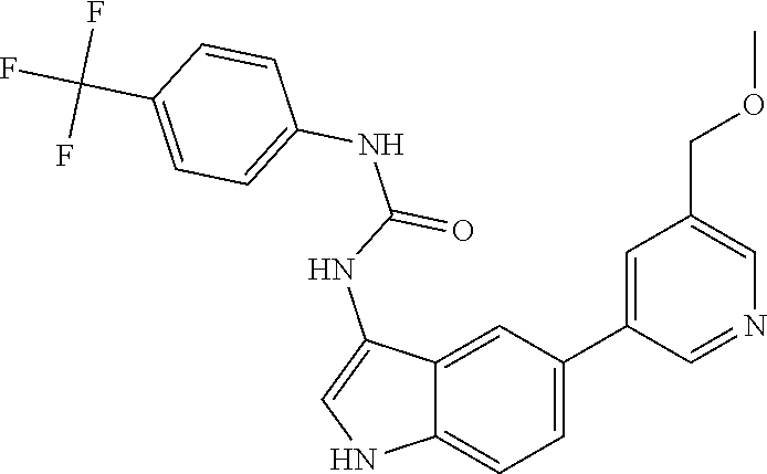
C12=CC=C(C3=CC(COC)=CN=C3)C=C1C(NC(NC1=CC=C(C(F)(F)F)C=C1)=O)=CN2
